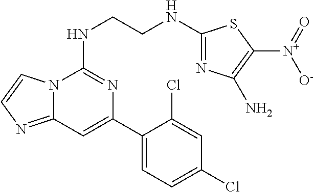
C12=NC=CN1C(NCCNC1=NC(N)=C([N+]([O-])=O)S1)=NC(C1=CC=C(Cl)C=C1Cl)=C2
